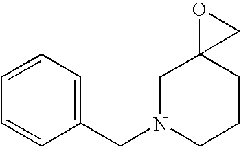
C1(CN2CC3(CCC2)CO3)=CC=CC=C1
